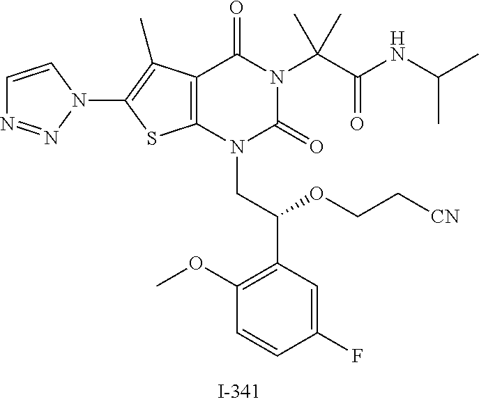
C12=C(SC(N3C=CN=N3)=C1C)N(CC(C1=C(OC)C=CC(F)=C1)OCC[CN])C(=O)N(C(C(NC(C)C)=O)(C)C)C2=O
